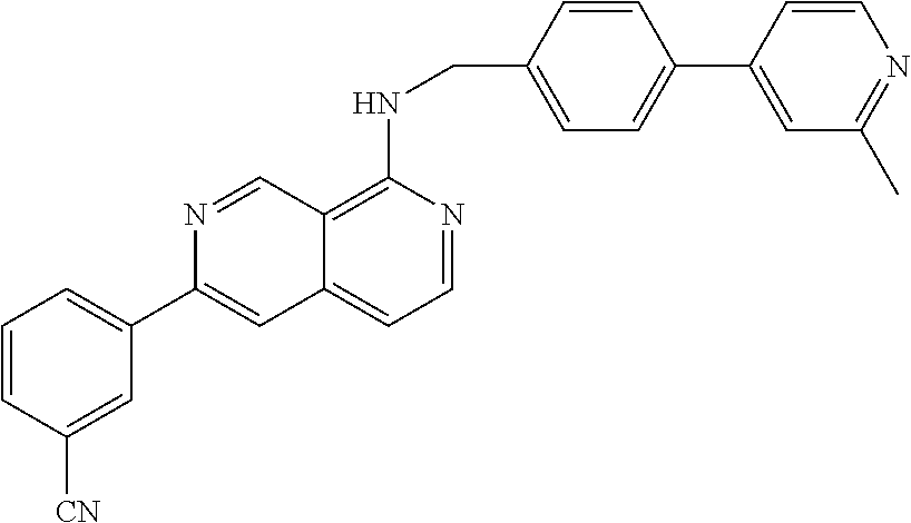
C12=C(NCC3=CC=C(C4=CC(C)=NC=C4)C=C3)N=CC=C1C=C(C1=CC=CC([CN])=C1)N=C2
